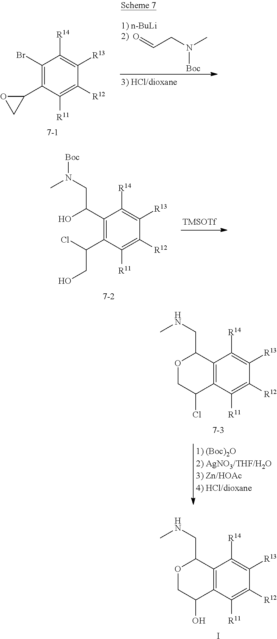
O=CCN(C)[Boc].[7-1].C1(Br)=C(C2OC2)C([R11])=C([R12])C([R13])=C1[R14].[7-2].C1(C(O)CN([Boc])C)=C(C(Cl)CO)C([R11])=C([R12])C([R13])=C1[R14].[TMSOTf].[7-3].C12=C(C([R11])=C([R12])C([R13])=C1[R14])C(Cl)COC2CNC.I.C12=C(C([R11])=C([R12])C([R13])=C1[R14])C(O)COC2CNC
